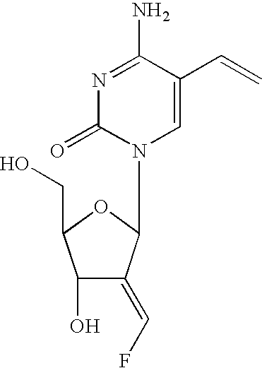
N1=C(N)C(C=C)=CN(C2C(=CF)C(O)C(CO)O2)C1=O
